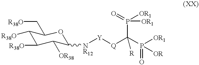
C1([R38O])C([R38O])C([OR38])C([NR12][Y][Q]C(P([OR1])([OR])=O)(P(=O)([OR1])[OR1])[R])OC1C[R38O]
